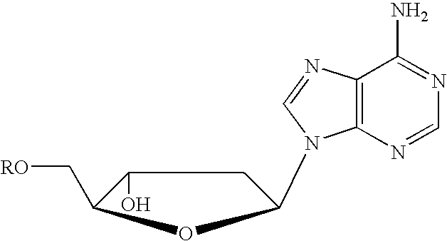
C12=C(N=CN=C1N)N(C1CC(O)C(C[RO])O1)C=N2
